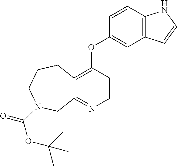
C12=C(OC3=CC4=C(C=C3)NC=C4)C=CN=C1CN(C(=O)OC(C)(C)C)CCC2
